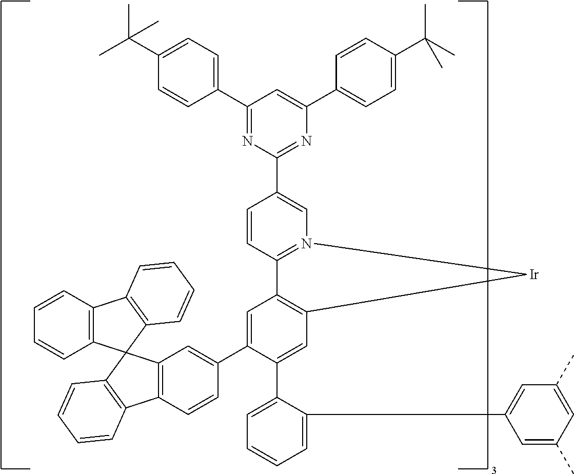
C1(C2=CC3=C(C=C2C2=CC=CC=C2C2=CC(C)=CC(C)=C2)[Ir]N2=C3C=CC(C3=NC(C4=CC=C(C(C)(C)C)C=C4)=CC(C4=CC=C(C(C)(C)C)C=C4)=N3)=C2)=CC2=C(C=C1)C1=C(C23C2=C(C4=C3C=CC=C4)C=CC=C2)C=CC=C1
